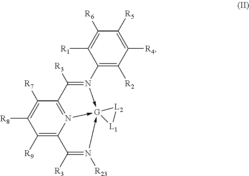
C1(N2->[G]34(-N5=C(C=2[R3])C([R7])=C([R8])C([R9])=C5C([R3])=N->3[R23])[L2][L1]4)=C([R2])C([R4])=C([R5])C([R6])=C1[R1]
